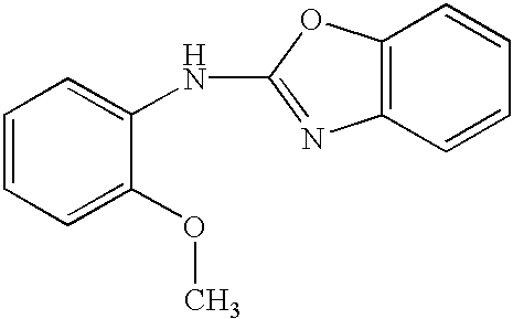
C1=CC=C(OC)C(NC2=NC3=C(O2)C=CC=C3)=C1
